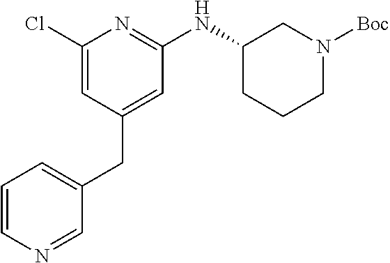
C1(Cl)=CC(CC2=CC=CN=C2)=CC(NC2CCCN([Boc])C2)=N1
